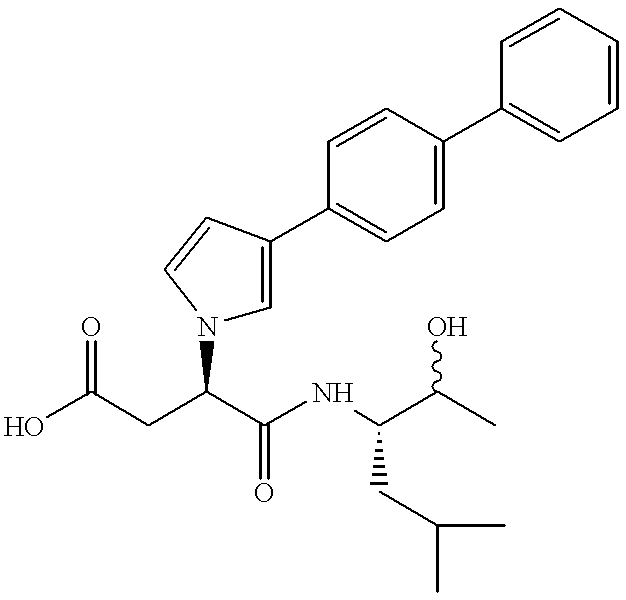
OC(CC(C(NC(C(C)O)CC(C)C)=O)N1C=C(C2=CC=C(C3=CC=CC=C3)C=C2)C=C1)=O
